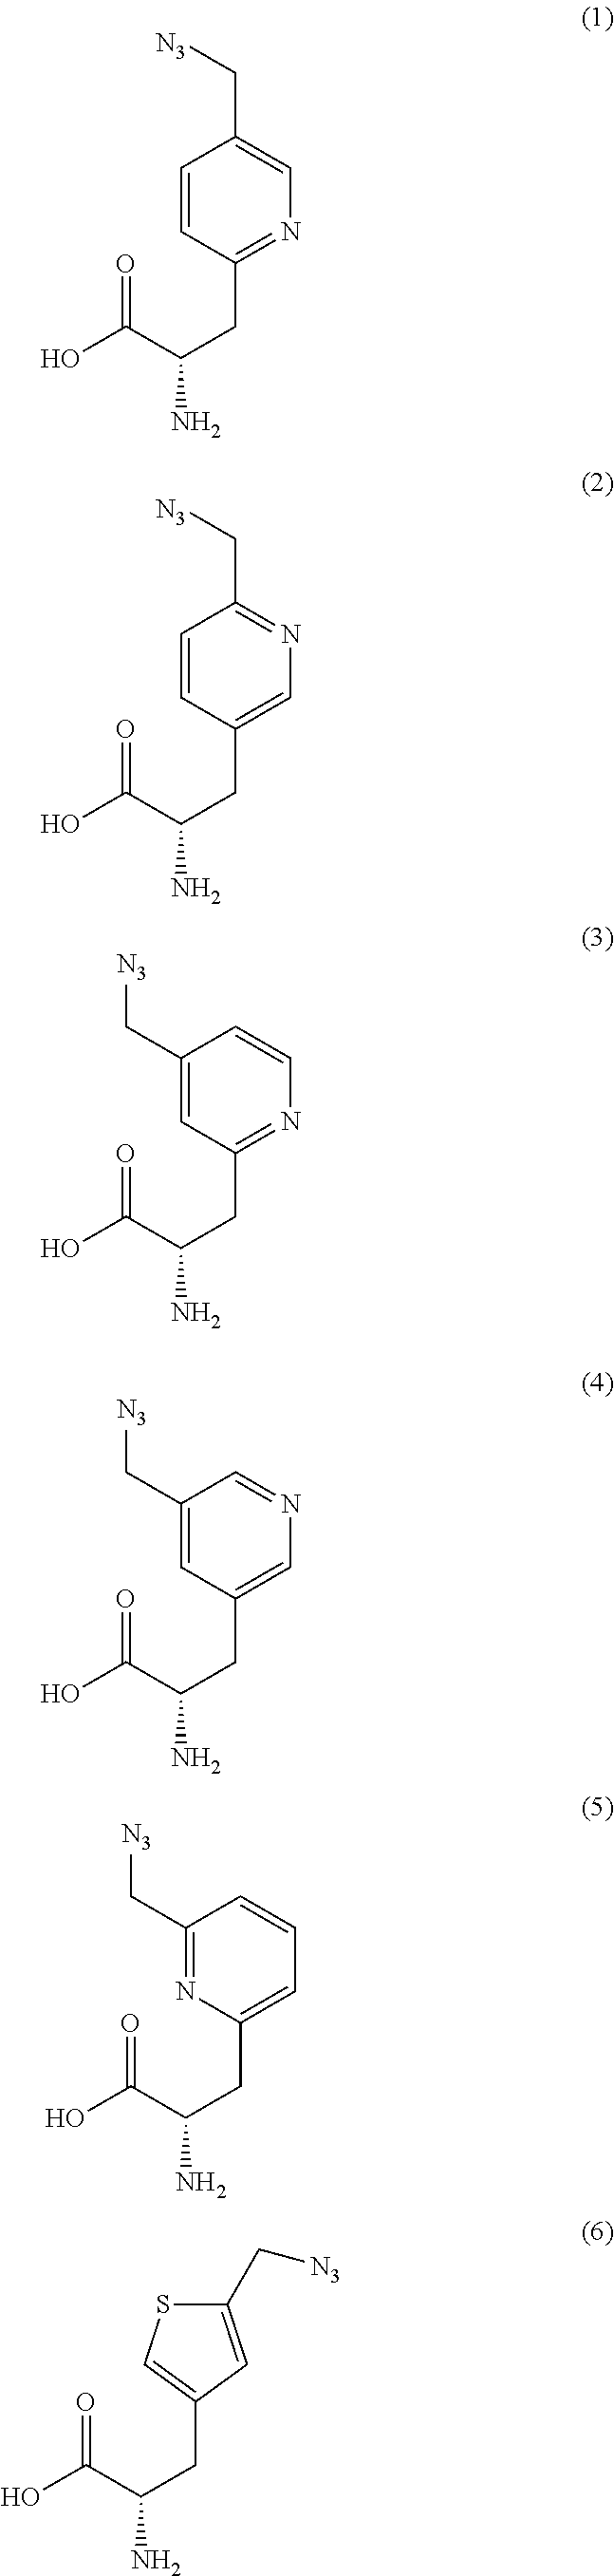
C1=CC(CC(C(O)=O)N)=NC=C1C[N3].C1=CC(CC(C(O)=O)N)=CN=C1C[N3].C1(C[N3])=CC(CC(C(O)=O)N)=NC=C1.C1(C[N3])=CC(CC(C(O)=O)N)=CN=C1.C1(C[N3])=NC(CC(C(O)=O)N)=CC=C1.C(C(C(O)=O)N)C1=CSC(C[N3])=C1
